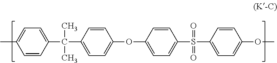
C(C1=CC=C(OC2=CC=C(S(C3=CC=C(OC)C=C3)(=O)=O)C=C2)C=C1)(C)(C)C1=CC=C(C)C=C1
